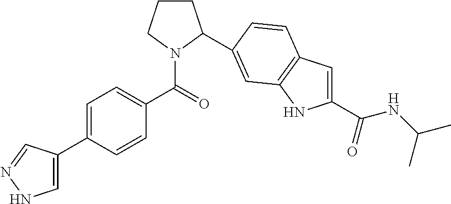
C1CCN(C(=O)C2=CC=C(C3=CNN=C3)C=C2)C1C1=CC2=C(C=C(C(NC(C)C)=O)N2)C=C1
